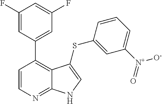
C1=CN=C2C(=C1C1=CC(F)=CC(F)=C1)C(SC1=CC([N+](=O)[O-])=CC=C1)=CN2
